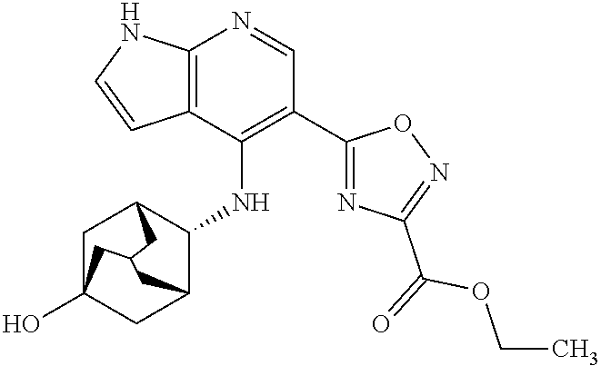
C12=C(C(NC3C4CC5(O)CC3CC(C5)C4)=C(C3=NC(C(OCC)=O)=NO3)C=N1)C=CN2
